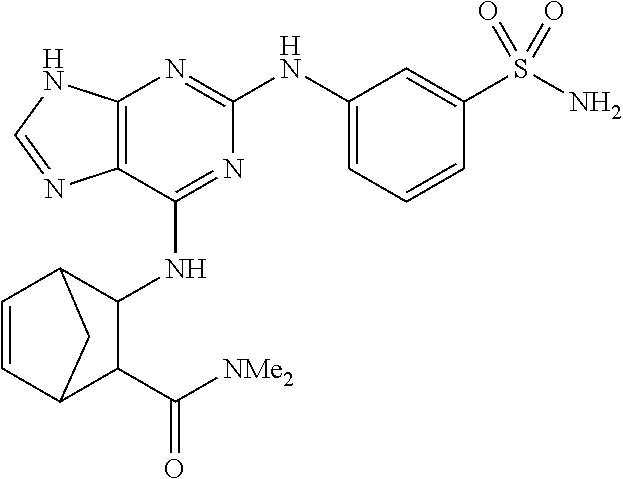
C12=C(N=C(NC3=CC=CC(S(N)(=O)=O)=C3)N=C1NC1C3C=CC(C1C([NMe2])=O)C3)NC=N2
